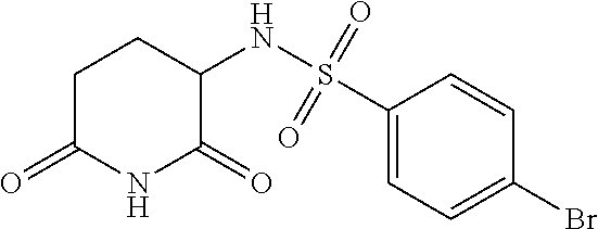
C1C(=O)NC(=O)C(NS(C2=CC=C(Br)C=C2)(=O)=O)C1
